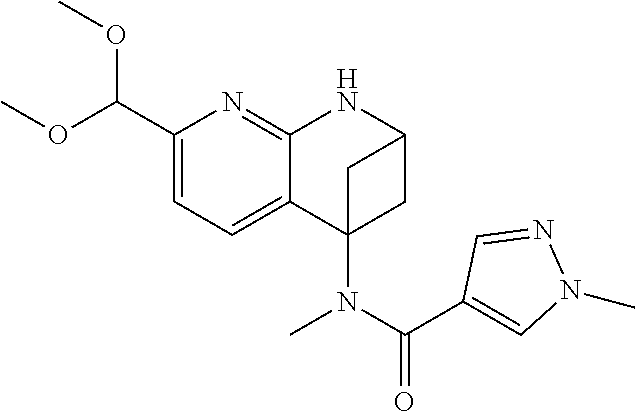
C1(C(OC)OC)=CC=C2C(=N1)NC1CC2(N(C)C(C2=CN(C)N=C2)=O)C1
